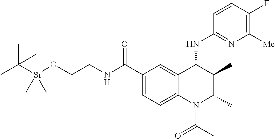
CC([Si](OCCNC(C1=CC=C2C(=C1)C(NC1=NC([Me])=C(F)C=C1)C(C)C(C)N2C(C)=O)=O)(C)C)(C)C
